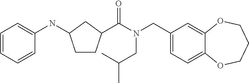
C1(CN(C(=O)C2CCC(NC3=CC=CC=C3)C2)CC(C)C)=CC=C2C(=C1)OCCCO2
